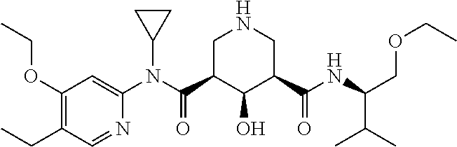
C1(OCC)=C(CC)C=NC(N(C(C2C(O)C(C(NC(COCC)C(C)C)=O)CNC2)=O)C2CC2)=C1
